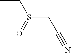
CCS(CC#N)=O
